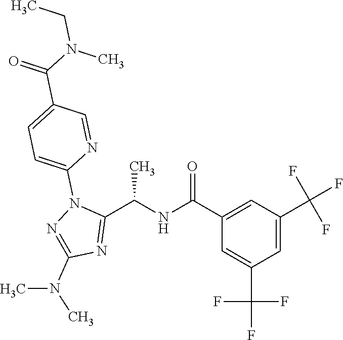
C1=C(C(NC(C2=NC(N(C)C)=NN2C2=CC=C(C(N(CC)C)=O)C=N2)C)=O)C=C(C(F)(F)F)C=C1C(F)(F)F
